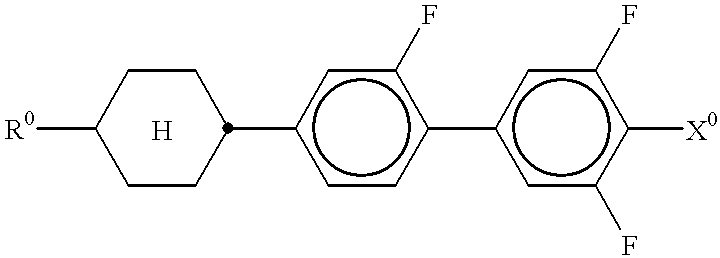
[R0]C1CCC(c2ccc(-c3cc(F)c([X0])c(F)c3)c(F)c2)CC1.[H]
